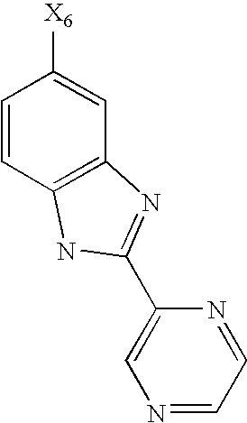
C1=CC2=C(C=C1[X6])N=C(C1=CN=CC=N1)N2
